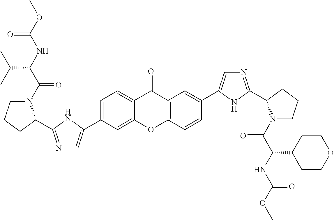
C1=C(C2=CN=C(C3N(C(C(NC(OC)=O)C(C)C)=O)CCC3)N2)C=C2C(=C1)C(=O)C1=C(O2)C=CC(C2=CN=C(C3N(C(C(NC(OC)=O)C4CCOCC4)=O)CCC3)N2)=C1
